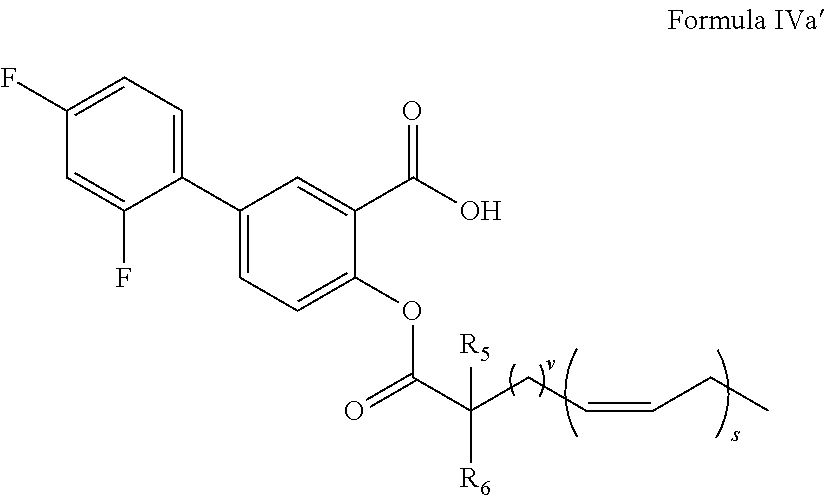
C1=C(F)C(C2=CC=C(OC(C(CC=CCC)([R5])[R6])=O)C(C(O)=O)=C2)=CC=C1F
